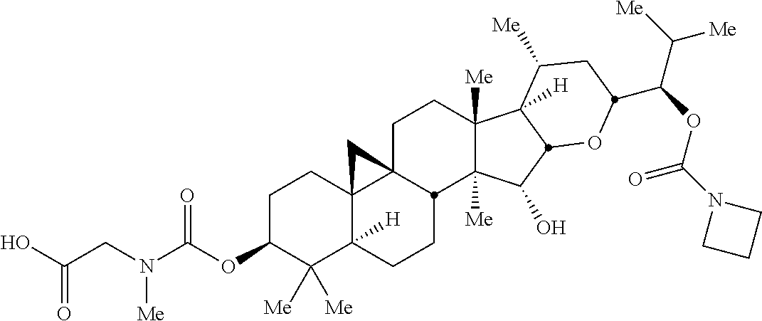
C1C23C4(C([H])(CCC2C2([Me])C([Me])(C1)C1([H])C([Me])CC(C(C([Me])[Me])OC(N5CCC5)=O)OC1C2O)C([Me])([Me])C(OC(N(CC(O)=O)[Me])=O)CC4)C3
